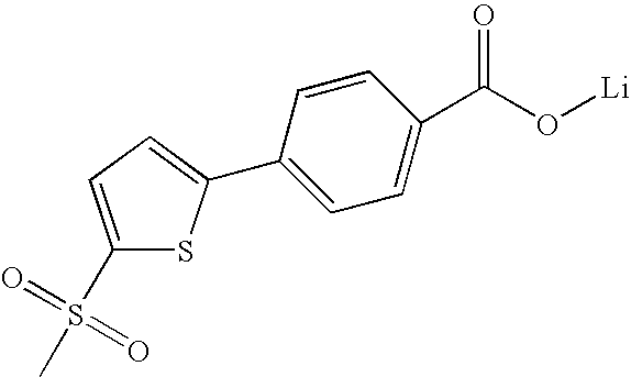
C1(S(=O)(C)=O)=CC=C(C2=CC=C(C(O[Li])=O)C=C2)S1
